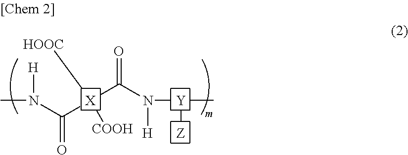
C[Y](N(C([X](C(N(C)[H])=O)([HOOC])[COOH])=O)[H])[Z]
